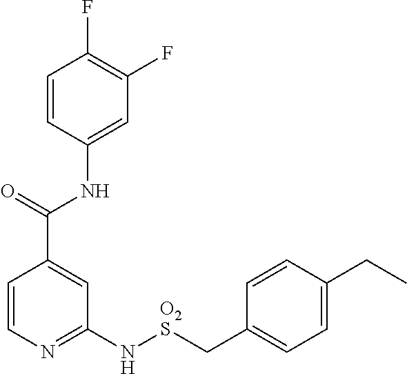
C1=CN=C(N[O2S]CC2=CC=C(CC)C=C2)C=C1C(=O)NC1=CC(F)=C(F)C=C1
